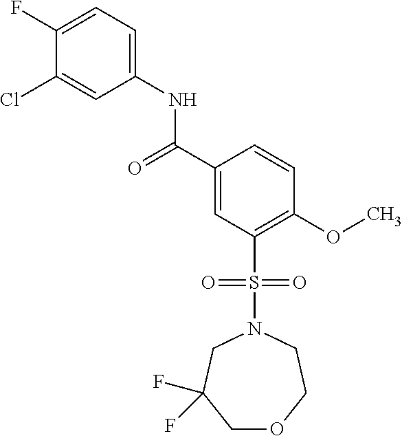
C1(F)=CC=C(NC(C2=CC(S(=O)(=O)N3CC(F)(F)COCC3)=C(OC)C=C2)=O)C=C1Cl
